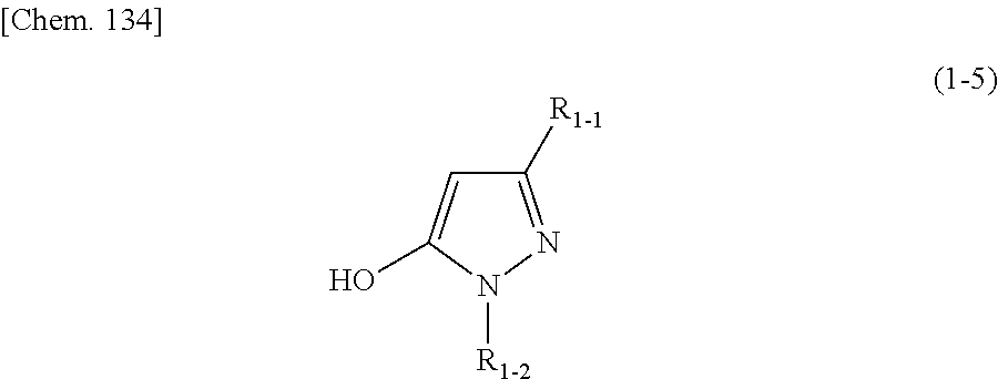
C1([R1-1])=NN([R1-2])C(O)=C1
